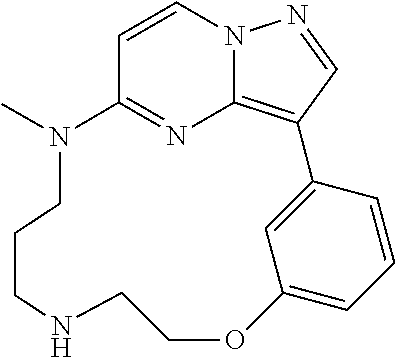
C1=CN2C3=C(C=N2)C2=CC(=CC=C2)OCCNCCCN(C)C1=N3
